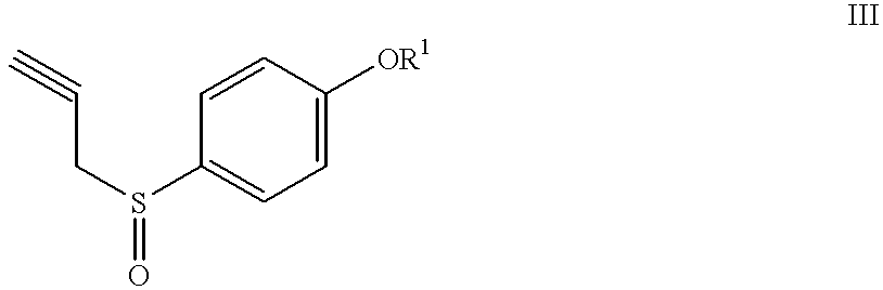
C(CS(C1=CC=C([OR1])C=C1)=O)#C
